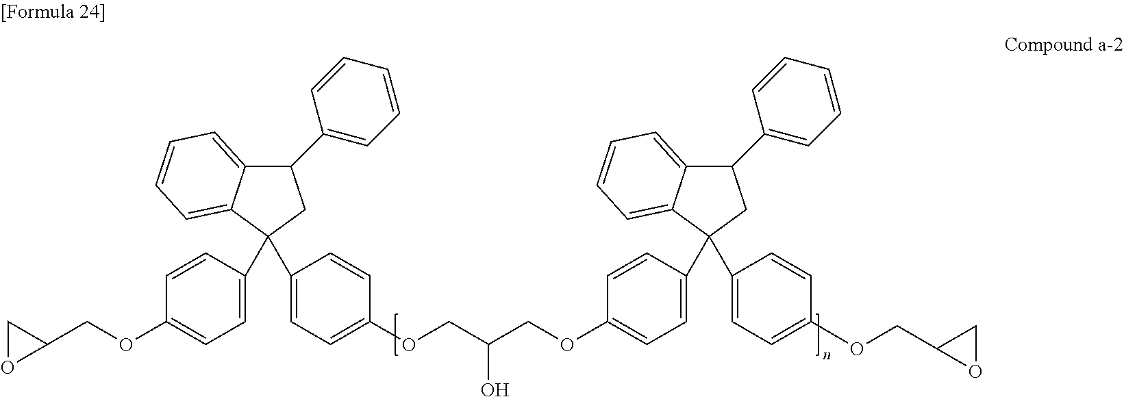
C1OC1COC1=CC=C(C2(C3=CC=C(OCC(COC4=CC=C(C5(C6=CC=C(OCC7CO7)C=C6)CC(C6=CC=CC=C6)C6=CC=CC=C65)C=C4)O)C=C3)C3=CC=CC=C3C(C3=CC=CC=C3)C2)C=C1
